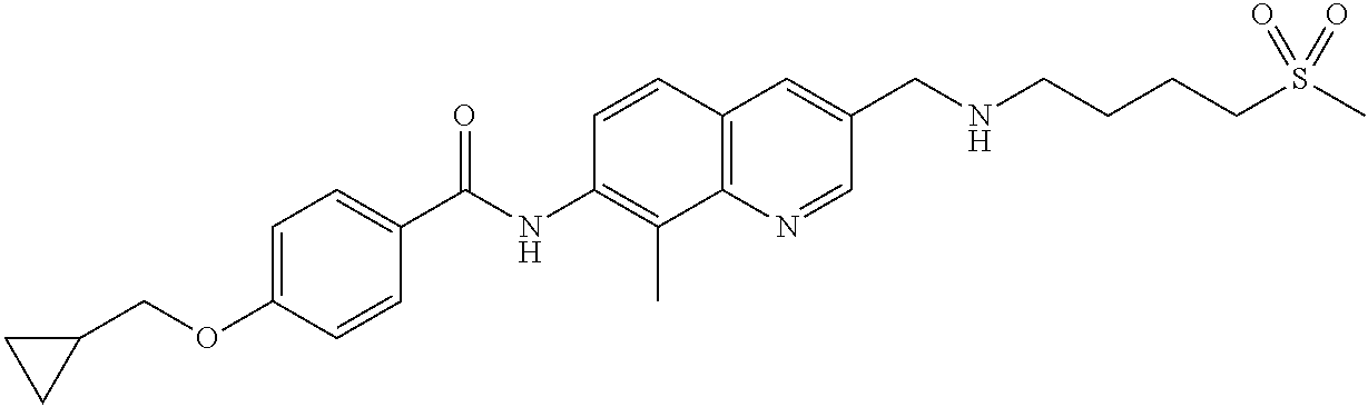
C1(COC2=CC=C(C(NC3=C(C)C4=C(C=C3)C=C(CNCCCCS(C)(=O)=O)C=N4)=O)C=C2)CC1
